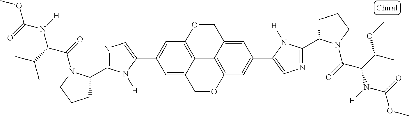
C12=C3OCC4=CC(C5=CN=C(C6CCCN6C(=O)C(C(C)OC)N([H])C(=O)OC)N5[H])=CC(=C14)OCC2=CC(C1=CN=C(C2CCCN2C(=O)C(C(C)C)N([H])C(=O)OC)N1[H])=C3
